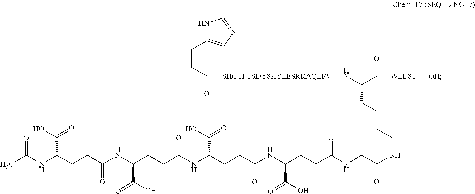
N1C(CCC([SHGTFTSDYSKYLESRRAQEFV]NC(C([WLLST][OH])=O)CCCCNC(=O)CNC(CCC(NC(CCC(NC(CCC(C(O)=O)NC(CCC(NC(C)=O)C(O)=O)=O)=O)C(O)=O)=O)C(O)=O)=O)=O)=CN=C1
